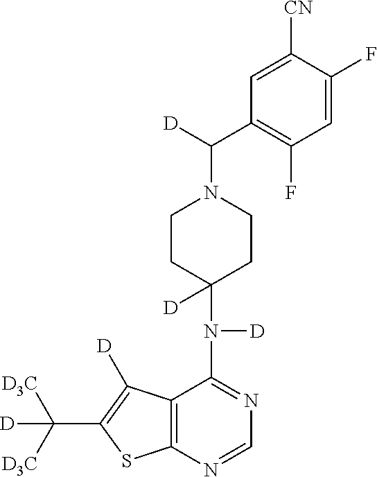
C12=C(N=CN=C1N([D])C1([D])CCN(C([D])C3=C(F)C=C(F)C([CN])=C3)CC1)SC(C([D3C])([D3C])[D])=C2[D]
